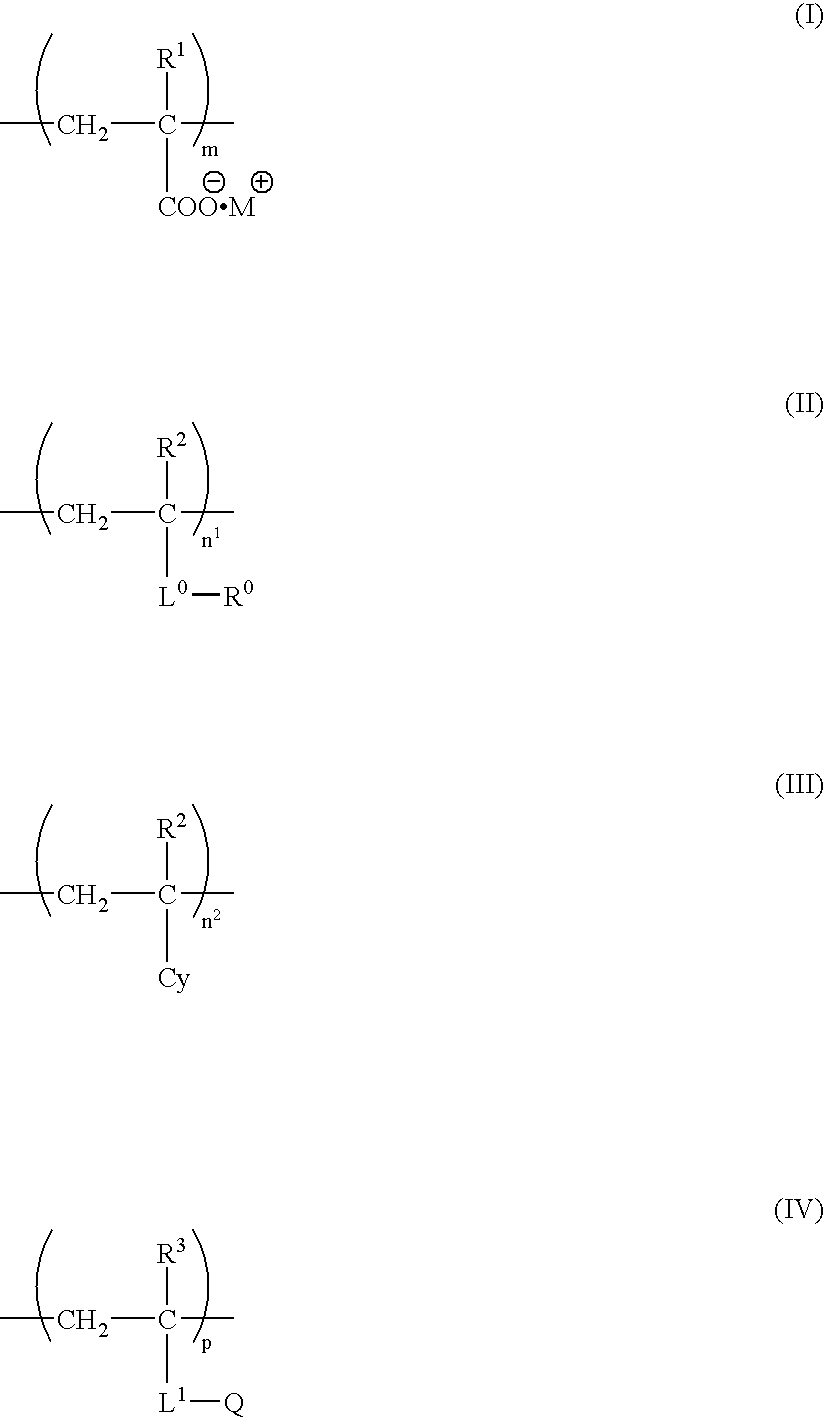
C(C(C)([R1])[COOM])C.C(C(C)([R2])[L0][R0])C.C(C(C)([R2])[Cy])C.C(C(C)([R3])[L1][Q])C
